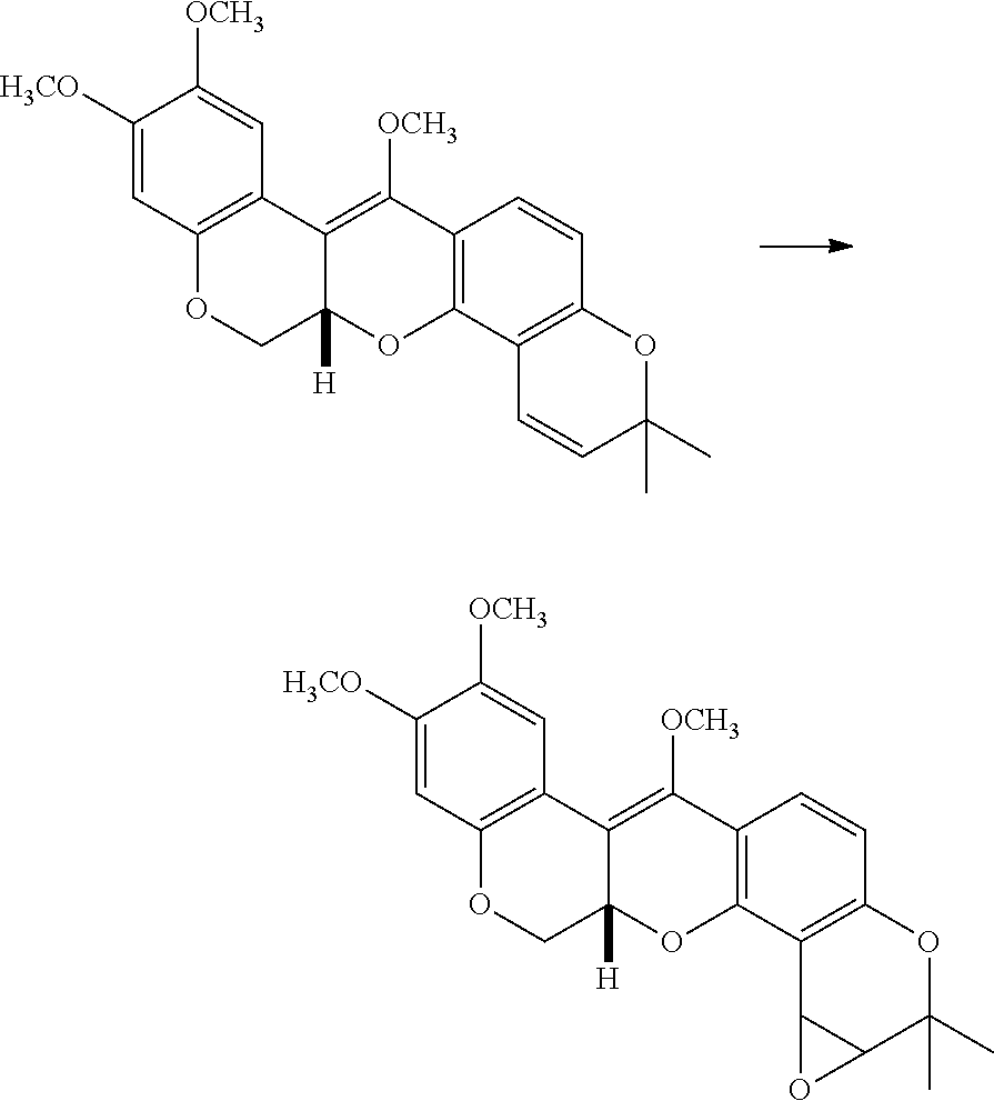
C1([H3CO])=CC2=C(C=C1[OCH3])C1=C([OCH3])C3=C(OC1([H])CO2)C1=C(C=C3)OC(C)(C)C=C1.C1([H3CO])=CC2=C(C=C1[OCH3])C1=C([OCH3])C3=C(OC1([H])CO2)C1=C(C=C3)OC(C)(C)C2C1O2
